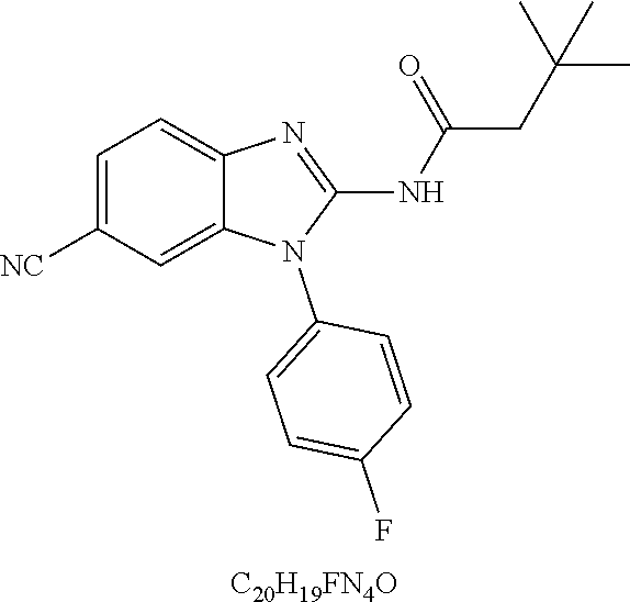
C1=C([NC])C=C2C(=C1)N=C(NC(CC(C)(C)C)=O)N2C1=CC=C(F)C=C1.[C20H19FN4O]
